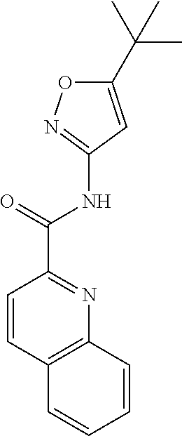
C12=C(C=CC(C(NC3=NOC(C(C)(C)C)=C3)=O)=N1)C=CC=C2
